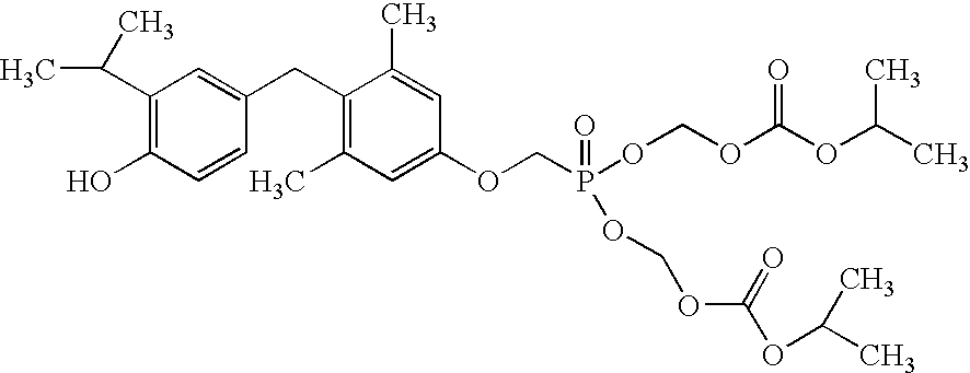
C1(C(C)C)=C(O)C=CC(CC2=C(C)C=C(OCP(OCOC(OC(C)C)=O)(=O)OCOC(OC(C)C)=O)C=C2C)=C1
